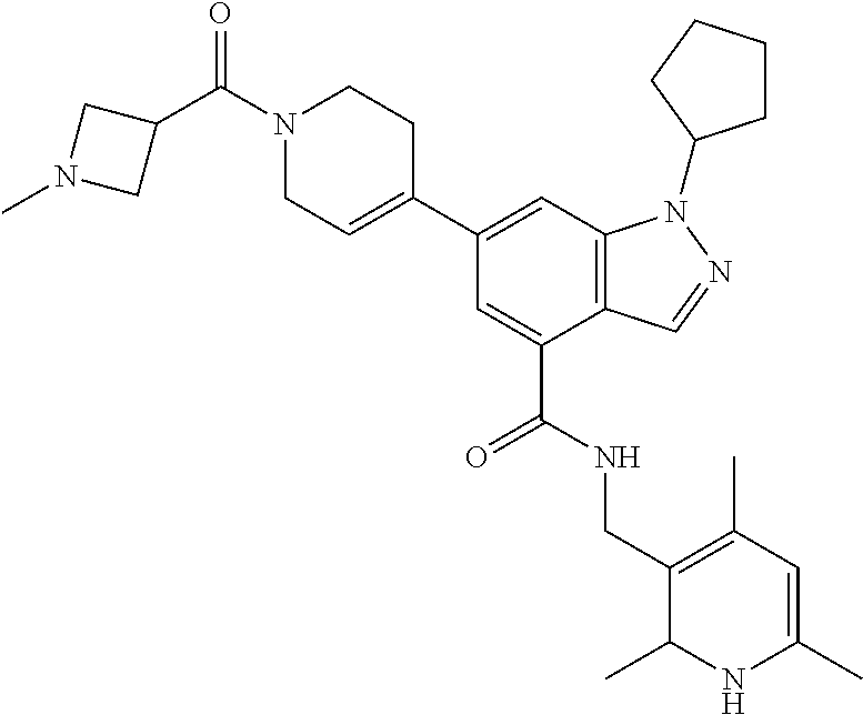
C12=C(C=C(C3=CCN(C(C4CN(C)C4)=O)CC3)C=C1C(NCC1=C(C)C=C(C)NC1C)=O)N(C1CCCC1)N=C2
